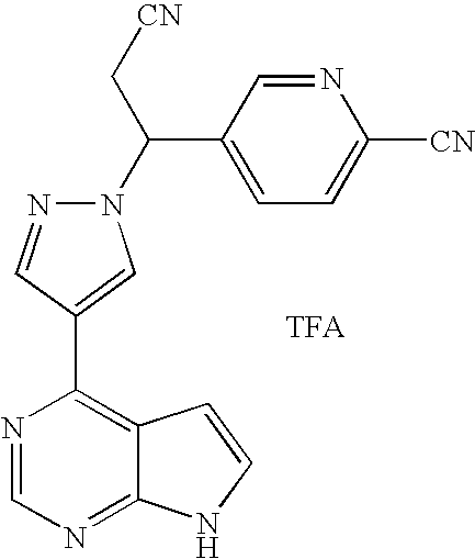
N1(C(C2=CC=C([CN])N=C2)C[CN])N=CC(C2=C3C(=NC=N2)NC=C3)=C1.[TFA]
